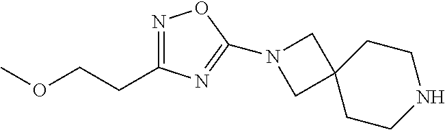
C(C1=NOC(N2CC3(C2)CCNCC3)=N1)COC
